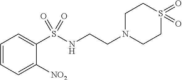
C1=CC=C([NO2])C(S(NCCN2CCS(=O)(=O)CC2)(=O)=O)=C1
